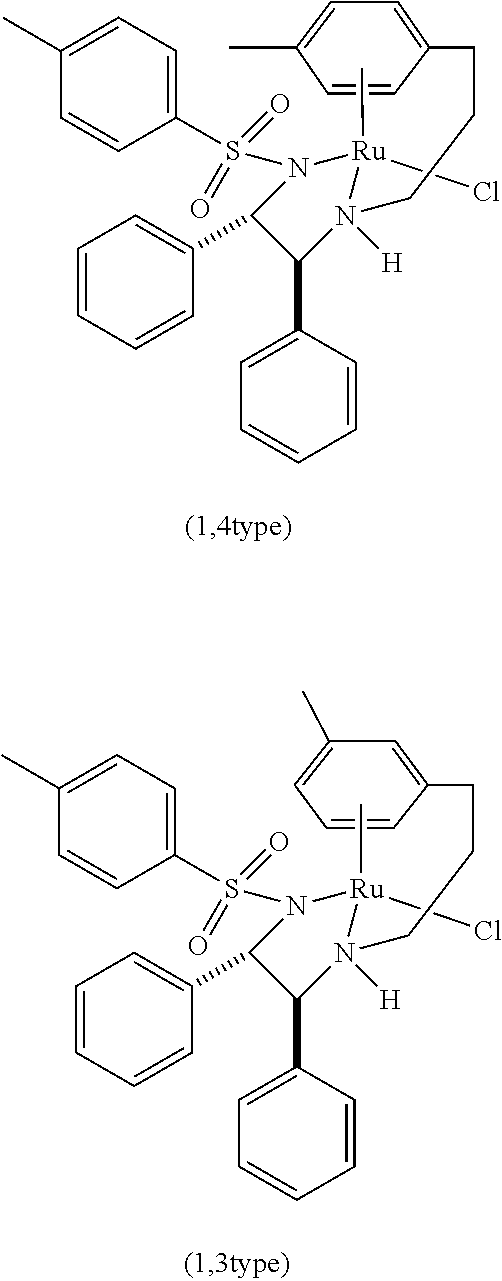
C1=C(C2C(C3=CC=CC=C3)N(S(C3=CC=C(C)C=C3)(=O)=O)[Ru](Cl)(C)N2(CCCC2=CC=C(C)C=C2)[H])C=CC=C1.C1=C(C2C(C3=CC=CC=C3)N(S(C3=CC=C(C)C=C3)(=O)=O)[Ru](Cl)(C)N2(CCCC2=CC(C)=CC=C2)[H])C=CC=C1
